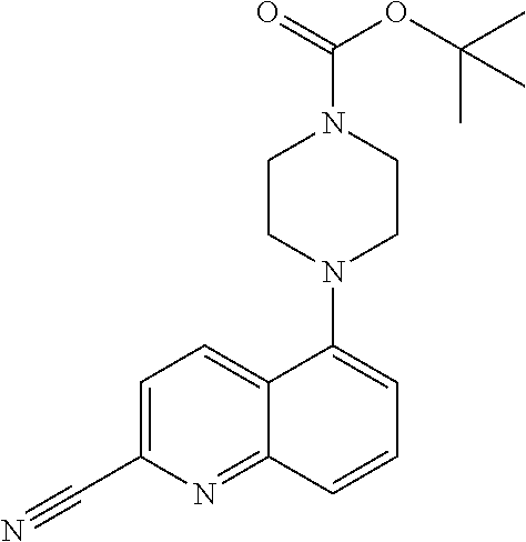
C1=C(C#N)N=C2C(=C1)C(N1CCN(C(=O)OC(C)(C)C)CC1)=CC=C2
